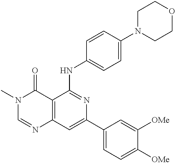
C12=C(C=C(C3=CC=C([OMe])C([OMe])=C3)N=C1NC1=CC=C(N3CCOCC3)C=C1)N=CN(C)C2=O
